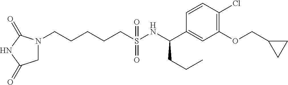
N1(CCCCCS(NC(C2=CC(OCC3CC3)=C(Cl)C=C2)CCC)(=O)=O)CC(=O)NC1=O
